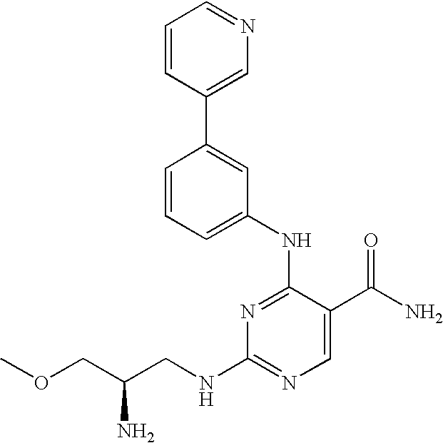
N1=C(NC2=CC=CC(C3=CN=CC=C3)=C2)C(C(N)=O)=CN=C1NCC(COC)N
